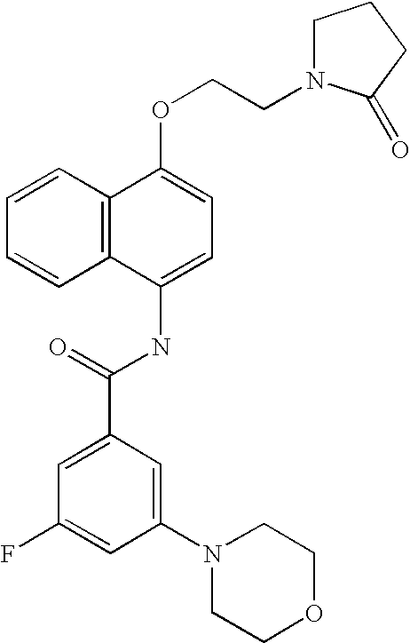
C1=CC2=C(C=C1)C(NC(C1=CC(F)=CC(N3CCOCC3)=C1)=O)=CC=C2OCCN1CCCC1=O
